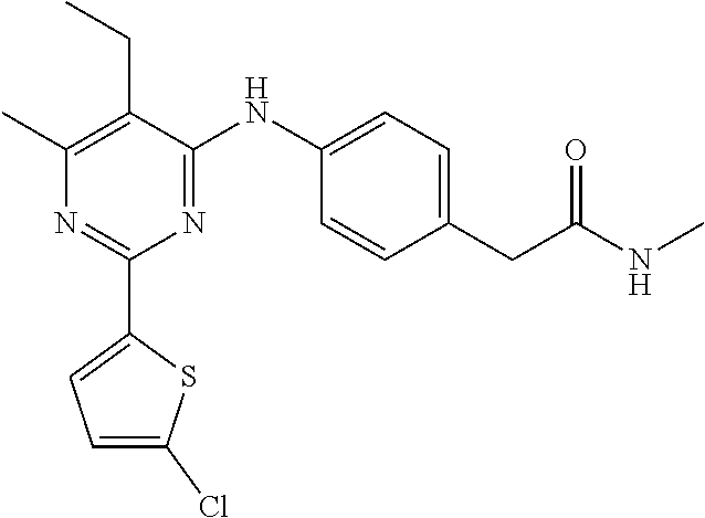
C1(C)=C(CC)C(NC2=CC=C(CC(NC)=O)C=C2)=NC(C2=CC=C(Cl)S2)=N1
